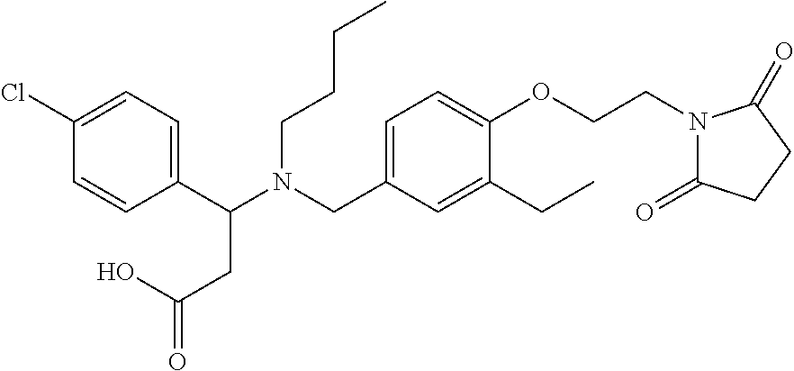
C1(C(N(CC2=CC=C(OCCN3C(=O)CCC3=O)C(CC)=C2)CCCC)CC(=O)O)=CC=C(Cl)C=C1
